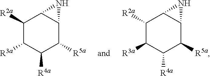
C1([R2a])C([R3a])C([R4a])C([R5a])C2C1N2.C1([R2a])C([R3a])C([R4a])C([R5a])C2C1N2
